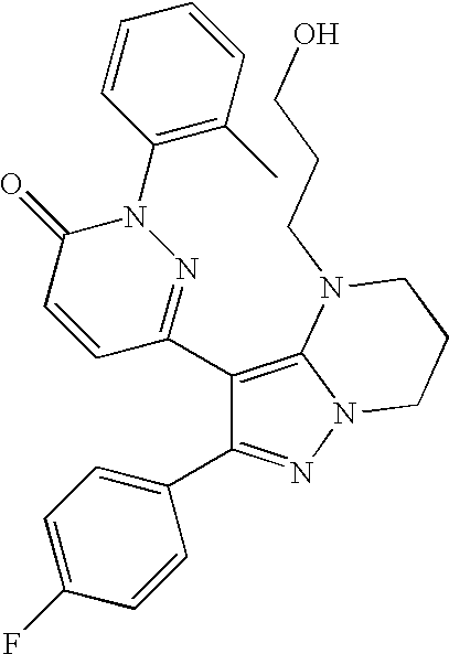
C1(C2=NN(C3=C(C)C=CC=C3)C(=O)C=C2)=C2N(N=C1C1=CC=C(F)C=C1)CCCN2CCCO
